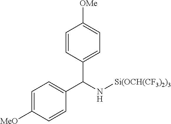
C(N[Si(OCH(CF3)2)3])(C1=CC=C([MeO])C=C1)C1=CC=C([OMe])C=C1
